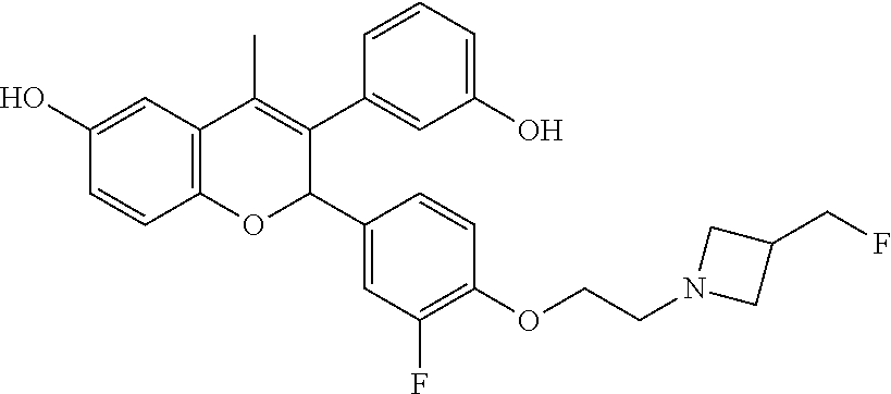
C12=C(C=C(O)C=C1)C(C)=C(C1=CC(O)=CC=C1)C(C1=CC(F)=C(OCCN3CC(CF)C3)C=C1)O2
